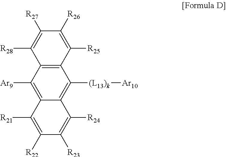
C1([Ar9])=C2C(=C([(L13)k][Ar10])C3=C1C([R28])=C([R27])C([R26])=C3[R25])C([R24])=C([R23])C([R22])=C2[R21]
